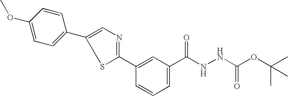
C1(C2=CC=C(OC)C=C2)=CN=C(C2=CC(C(NNC(OC(C)(C)C)=O)=O)=CC=C2)S1
